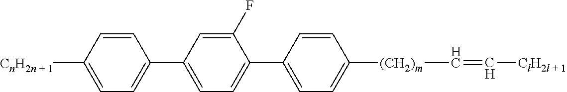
C1=C([CnH2n + 1])C=CC(C2=CC=C(C3=CC=C([(CH2)m]C=C[ClH2l + 1])C=C3)C(F)=C2)=C1
